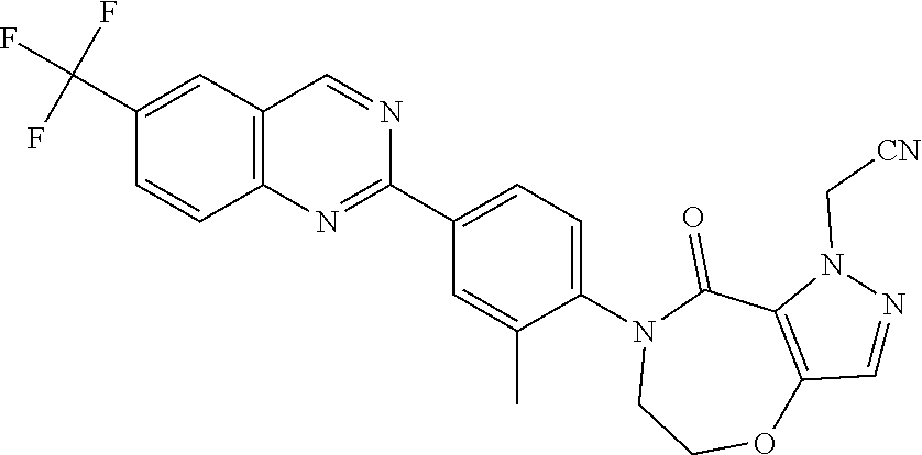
N1(C[CN])N=CC2=C1C(=O)N(C1=CC=C(C3=NC4=C(C=N3)C=C(C(F)(F)F)C=C4)C=C1C)CCO2
